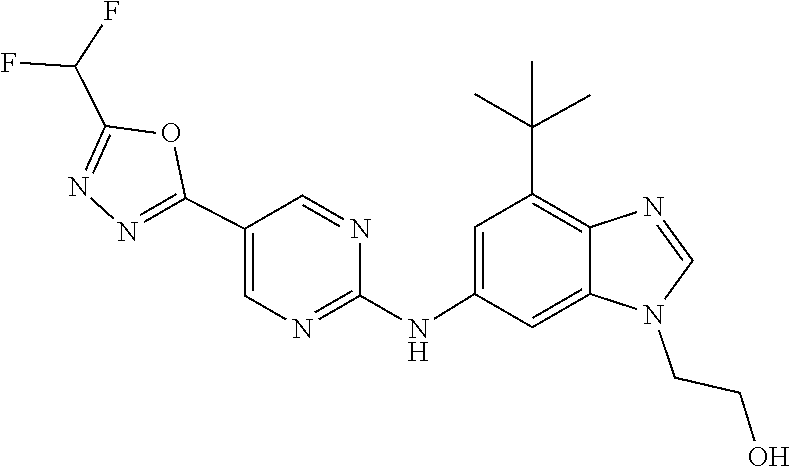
N1=CN(CCO)C2=CC(NC3=NC=C(C4=NN=C(C(F)F)O4)C=N3)=CC(C(C)(C)C)=C12
